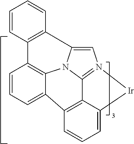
C1=CC=C2C3=C4C5=N(C=C6N5C2=C1C1=C6C=CC=C1)[Ir]C4=CC=C3
